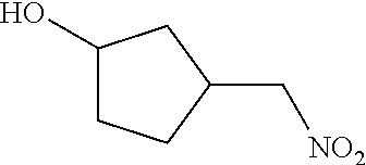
C1(O)CCC(C[NO2])C1
